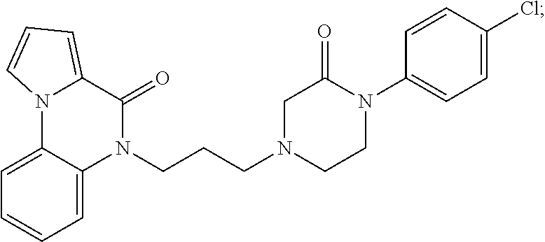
N1(CCCN2CCN(C3=CC=C(Cl)C=C3)C(=O)C2)C(=O)C2=CC=CN2C2=CC=CC=C12
